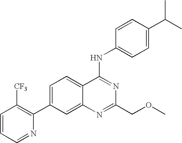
C1=CC=NC(C2=CC=C3C(=C2)N=C(COC)N=C3NC2=CC=C(C(C)C)C=C2)=C1[CF3]
